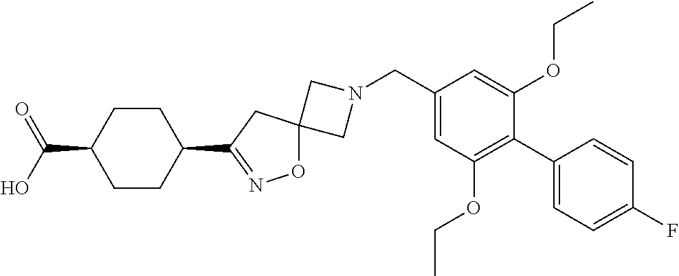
C1N(CC2=CC(OCC)=C(C3=CC=C(F)C=C3)C(OCC)=C2)CC12ON=C(C1CCC(C(=O)O)CC1)C2
